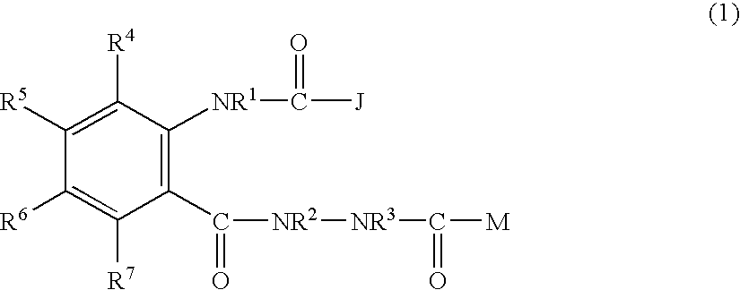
C1(C([NR2][NR3]C([M])=O)=O)=C([NR1]C([J])=O)C([R4])=C([R5])C([R6])=C1[R7]
